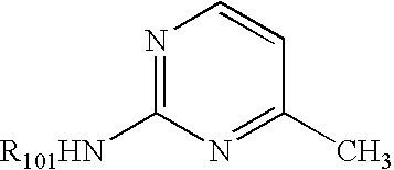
N1=C([R101HN])N=C(C)C=C1
